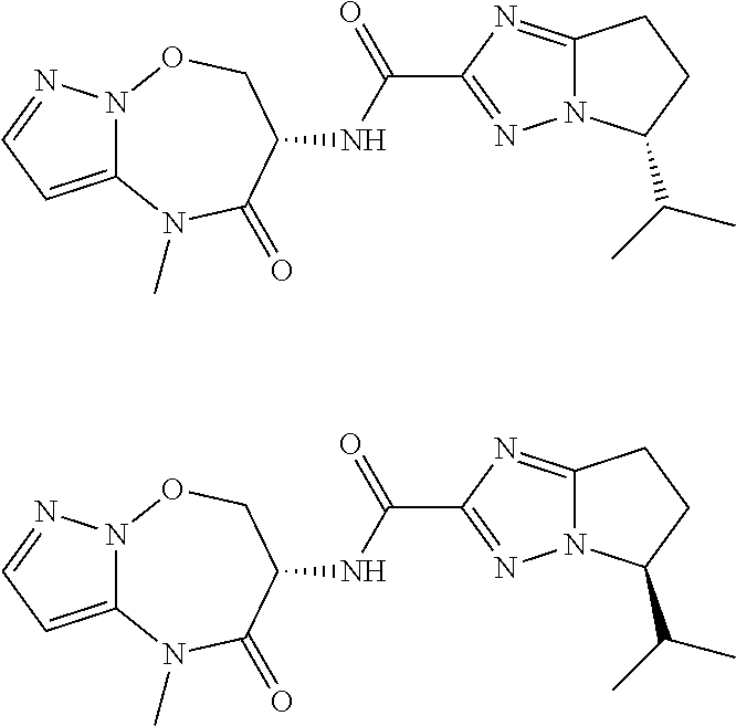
C12=CC=NN1OCC(NC(C1=NN3C(=N1)CCC3C(C)C)=O)C(=O)N2C.C12=CC=NN1OCC(NC(C1=NN3C(=N1)CCC3C(C)C)=O)C(=O)N2C
